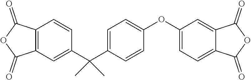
C12=C(C=C(C(C3=CC=C(OC4=CC=C5C(=C4)C(=O)OC5=O)C=C3)(C)C)C=C1)C(=O)OC2=O
